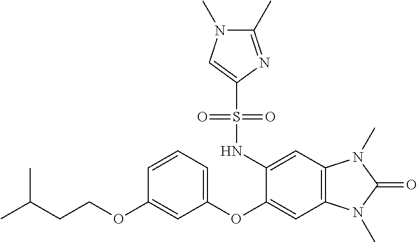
C1=CC=C(OC2=CC3=C(C=C2NS(C2=CN(C)C(C)=N2)(=O)=O)N(C)C(=O)N3C)C=C1OCCC(C)C
